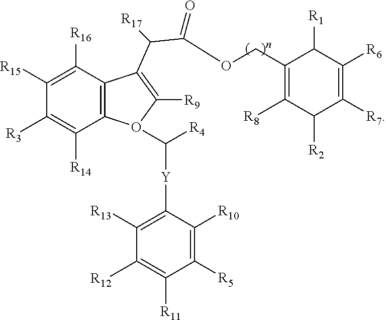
C12=C(C([R16])=C([R15])C([R3])=C1[R14])C(C(C(OCC1=C([R8])C([R2])C([R7])=C([R6])C1[R1])=O)[R17])=C([R9])O2C([R4])[Y]C1=C([R13])C([R12])=C([R11])C([R5])=C1[R10]
